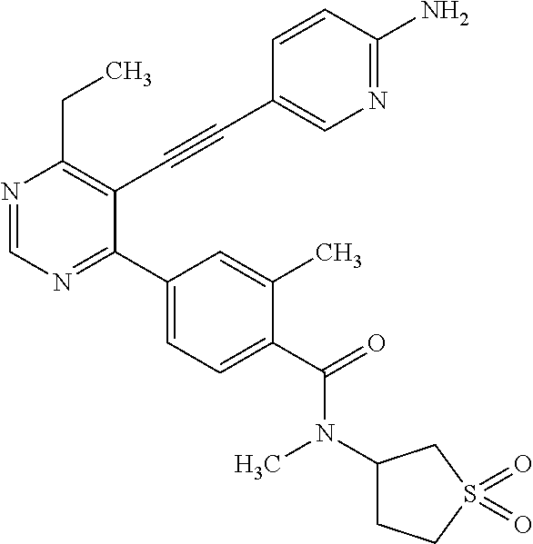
N1=CN=C(C2=CC=C(C(=O)N(C3CCS(=O)(=O)C3)C)C(C)=C2)C(C#CC2=CN=C(N)C=C2)=C1CC
